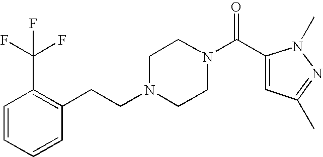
C(N1CCN(C(C2=CC(C)=NN2C)=O)CC1)CC1=C(C(F)(F)F)C=CC=C1
